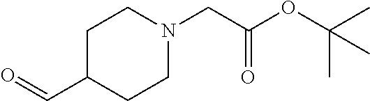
C1C(C=O)CCN(CC(OC(C)(C)C)=O)C1
